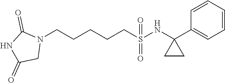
N1(CCCCCS(=O)(=O)NC2(C3=CC=CC=C3)CC2)C(=O)NC(=O)C1
